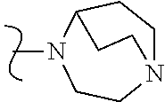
CN1CCN2CCC1CC2
